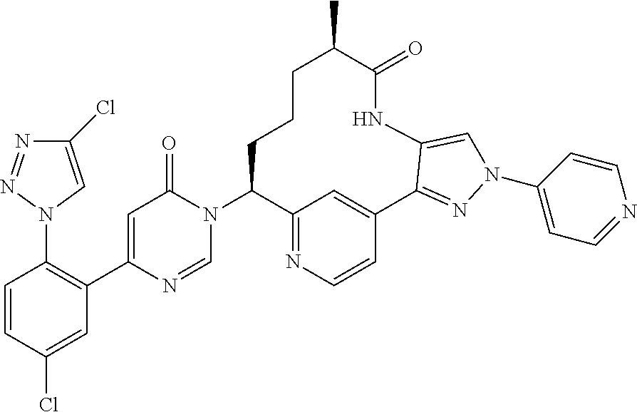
C12=NC=CC(=C1)C1=NN(C3=CC=NC=C3)C=C1NC(=O)C(C)CCCC2N1C(=O)C=C(C2=C(N3C=C(Cl)N=N3)C=CC(Cl)=C2)N=C1
